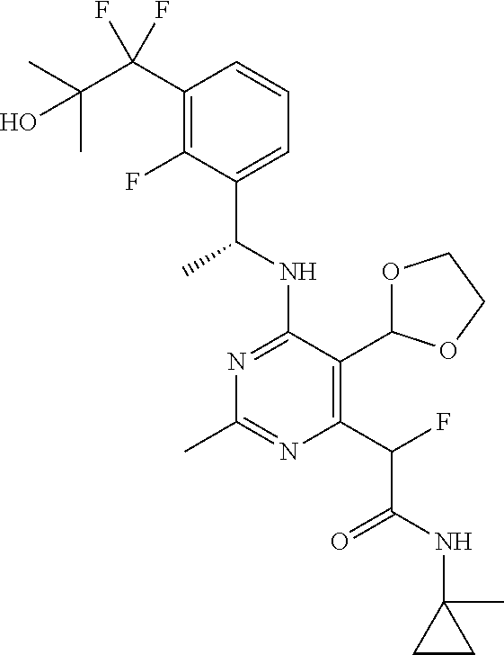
N1=C(NC(C)C2=CC=CC(C(F)(F)C(C)(C)O)=C2F)C(C2OCCO2)=C(C(C(=O)NC2(C)CC2)F)N=C1C
